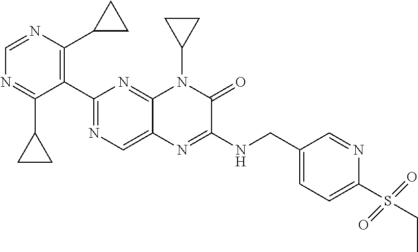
C1(C2=NC=C3C(=N2)N(C2CC2)C(=O)C(NCC2=CC=C(S(CC)(=O)=O)N=C2)=N3)=C(C2CC2)N=CN=C1C1CC1
